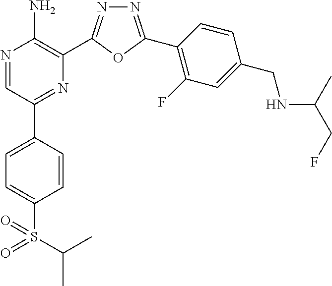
N1=C(C2=C(F)C=C(CNC(C)CF)C=C2)OC(C2=C(N)N=CC(C3=CC=C(S(=O)(=O)C(C)C)C=C3)=N2)=N1
